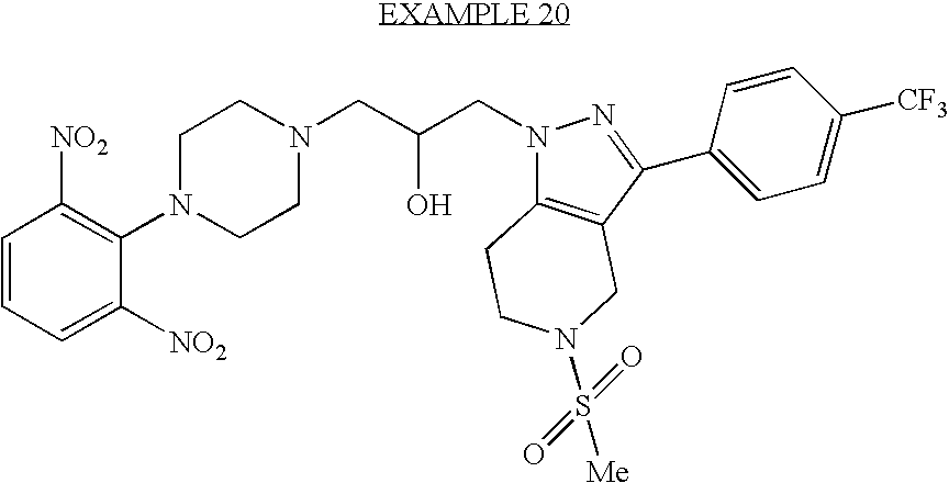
C1=CC=C([NO2])C(N2CCN(CC(CN3C4=C(CN(S(=O)(=O)[Me])CC4)C(C4=CC=C([CF3])C=C4)=N3)O)CC2)=C1[NO2]
